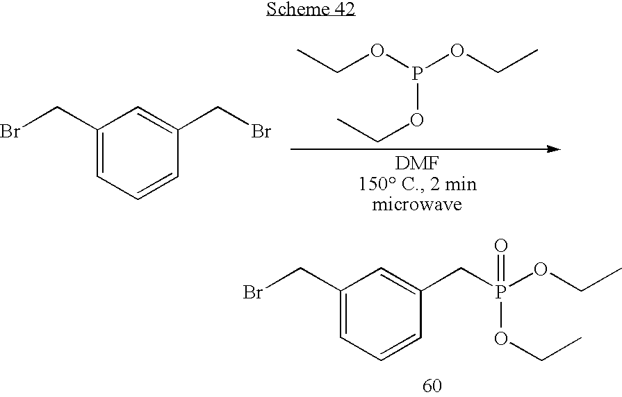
C1(CBr)=CC=CC(CBr)=C1.CCOP(OCC)OCC.C1(CBr)=CC=CC(CP(=O)(OCC)OCC)=C1
